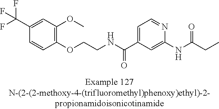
C1(C(F)(F)F)=CC(OC)=C(OCCNC(C2=CC=NC(NC(CC)=O)=C2)=O)C=C1
